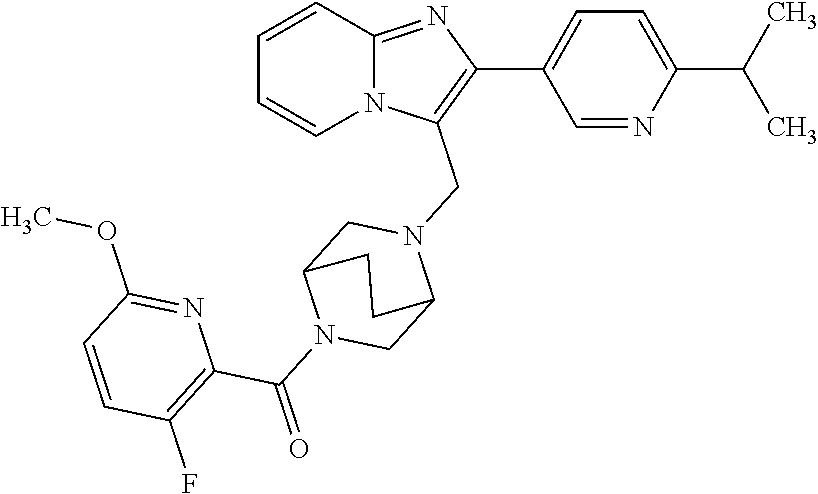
C1=CC2=NC(C3=CC=C(C(C)C)N=C3)=C(CN3CC4N(C(=O)C5=C(F)C=CC(OC)=N5)CC3CC4)N2C=C1
